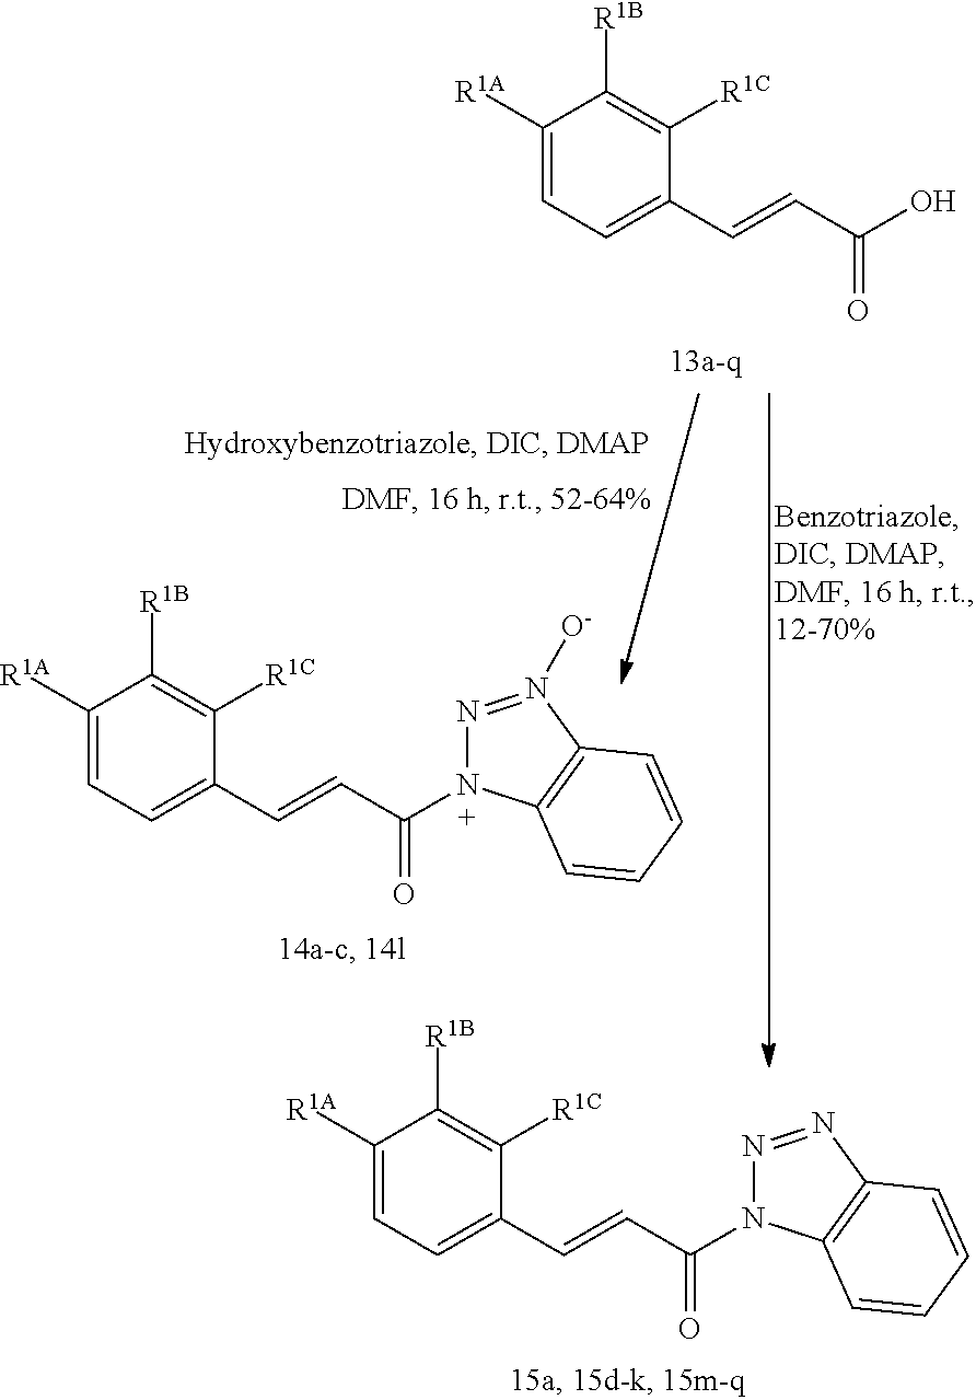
C1([R1A])=CC=C(C=CC(O)=O)C([R1C])=C1[R1B].C1([R1A])=CC=C(C=CC(=O)N2N=N([O-])C3=C2C=CC=C3)C([R1C])=C1[R1B].C1([R1A])=CC=C(C=CC(=O)N2N=NC3=C2C=CC=C3)C([R1C])=C1[R1B]
